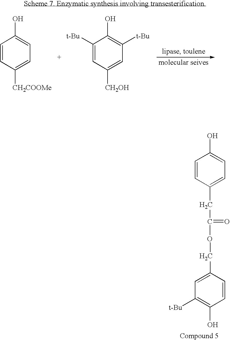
C1([t-Bu])=CC([CH2OH])=CC([t-Bu])=C1O.C1=CC([CH2COOMe])=CC=C1O.C1(CC(OCC2=CC([t-Bu])=C(O)C=C2)=O)=CC=C(O)C=C1
